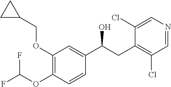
O(C1=C(OC(F)F)C=CC(C(CC2=C(Cl)C=NC=C2Cl)O)=C1)CC1CC1
